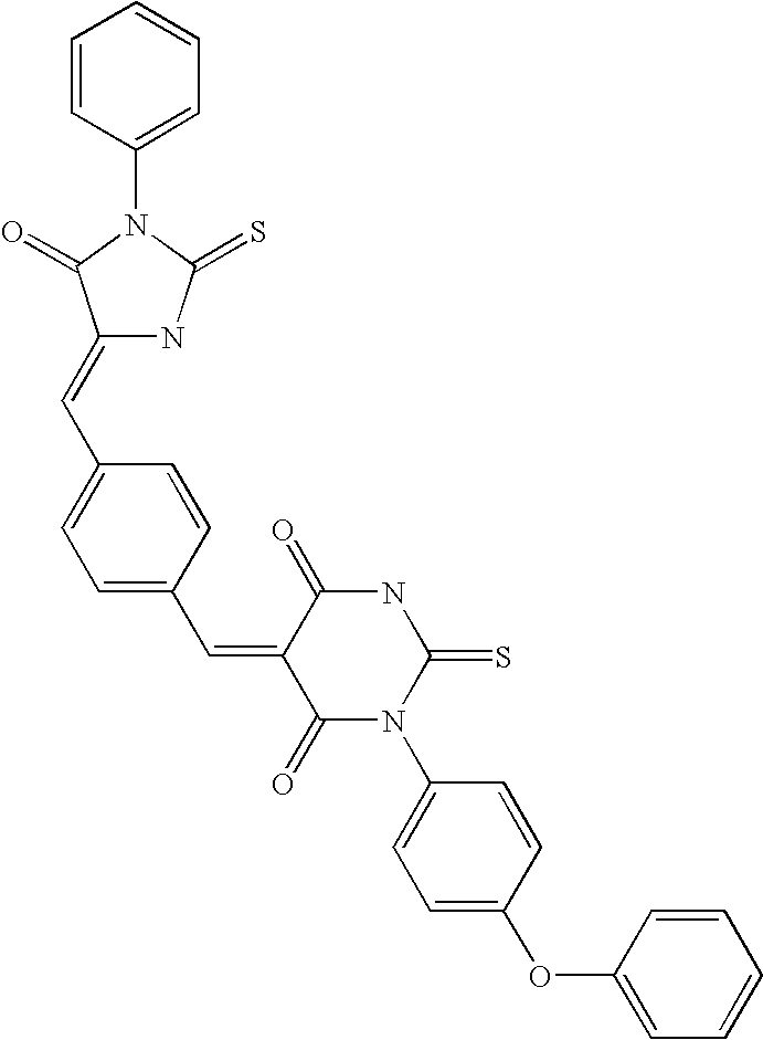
C1(N2C(=O)C(=CC3=CC=C(C=C4C(=O)N(C5=CC=C(OC6=CC=CC=C6)C=C5)C(=S)NC4=O)C=C3)NC2=S)=CC=CC=C1
